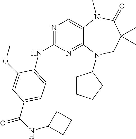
N1=C(NC2=CC=C(C(NC3CCC3)=O)C=C2OC)N=C2C(=C1)N(C)C(=O)C(C)(C)CN2C1CCCC1
